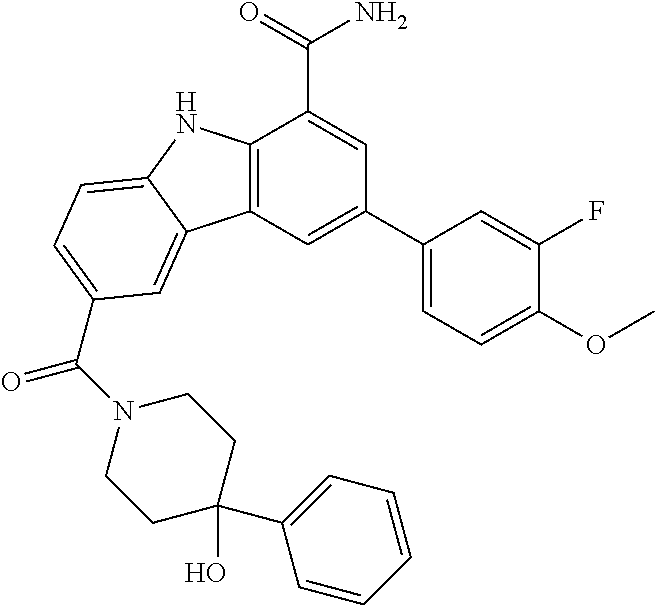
C12=C(C=C(C3=CC=C(OC)C(F)=C3)C=C1C(=O)N)C1=CC(C(N3CCC(C4=CC=CC=C4)(O)CC3)=O)=CC=C1N2
